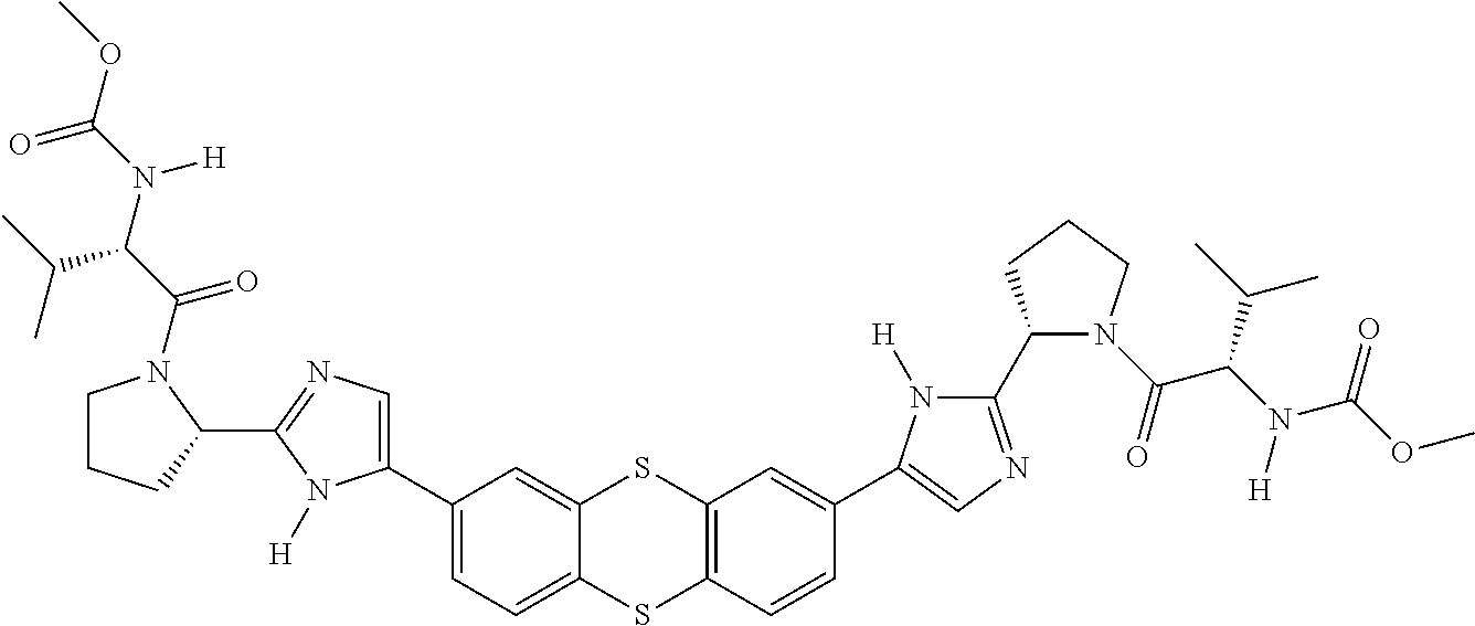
C1CCC(C2=NC=C(C3=CC=C4C(=C3)SC3=C(S4)C=CC(C4=CN=C(C5N(C(=O)C(N([H])C(OC)=O)C(C)C)CCC5)N4[H])=C3)N2[H])N1C(C(N(C(OC)=O)[H])C(C)C)=O
